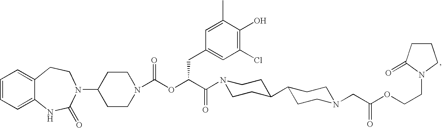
C1=CC=C2C(=C1)CCN(C1CCN(C(OC(C(=O)N3CCC(C4CCN(CC(OCCN5C(=O)CCC5)=O)CC4)CC3)CC3=CC(Cl)=C(O)C(C)=C3)=O)CC1)C(=O)N2
